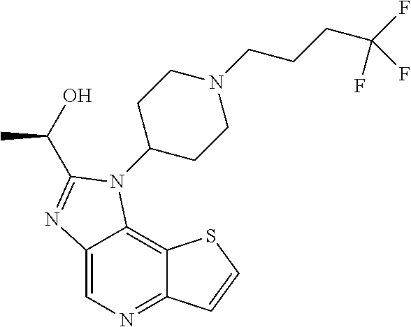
C12=CN=C3C(=C1N(C1CCN(CCCC(F)(F)F)CC1)C(C(O)C)=N2)SC=C3
